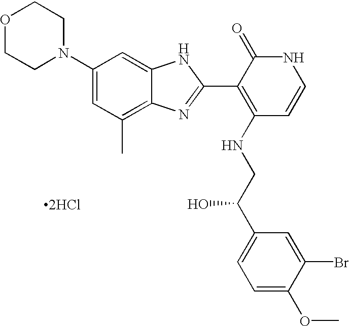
[2HCl].C1(N2CCOCC2)=CC(C)=C2C(=C1)NC(C1=C(NCC(C3=CC=C(OC)C(Br)=C3)O)C=CNC1=O)=N2
